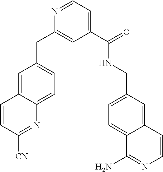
C1([CN])=NC2=CC=C(CC3=CC(C(=O)NCC4=CC=C5C(=C4)C=CN=C5N)=CC=N3)C=C2C=C1
